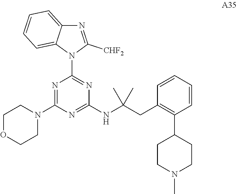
C1OCCN(C2=NC(N3C([CHF2])=NC4=CC=CC=C34)=NC(NC(CC3=C(C4CCN(C)CC4)C=CC=C3)(C)C)=N2)C1
